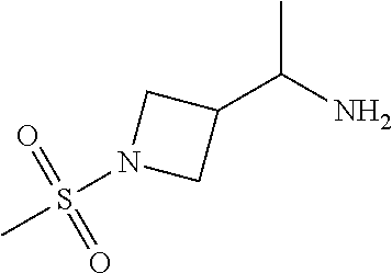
C1(C(N)C)CN(S(C)(=O)=O)C1
